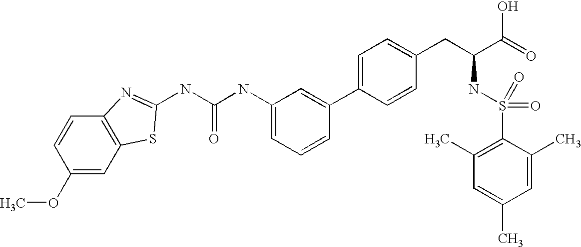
C1(OC)=CC2=C(C=C1)N=C(NC(NC1=CC=CC(C3=CC=C(CC(C(=O)O)NS(=O)(=O)C4=C(C)C=C(C)C=C4C)C=C3)=C1)=O)S2
